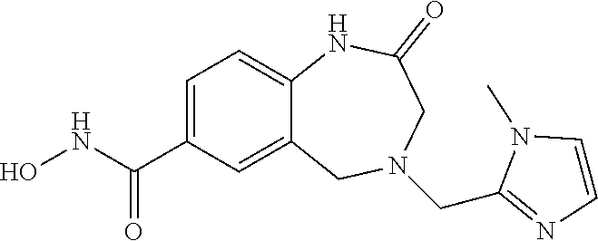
C1=C(C(NO)=O)C=C2C(=C1)NC(=O)CN(CC1=NC=CN1C)C2
